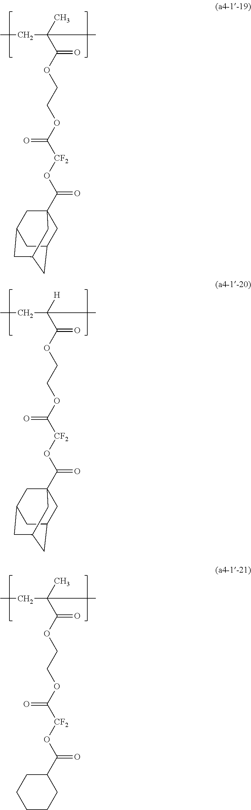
CCC(C(OCCOC([CF2]OC(=O)C12CC3CC(CC(C1)C3)C2)=O)=O)(C)C.CCC(C(OCCOC([CF2]OC(=O)C12CC3CC(CC(C1)C3)C2)=O)=O)([H])C.CCC(C(OCCOC([CF2]OC(C1CCCCC1)=O)=O)=O)(C)C
